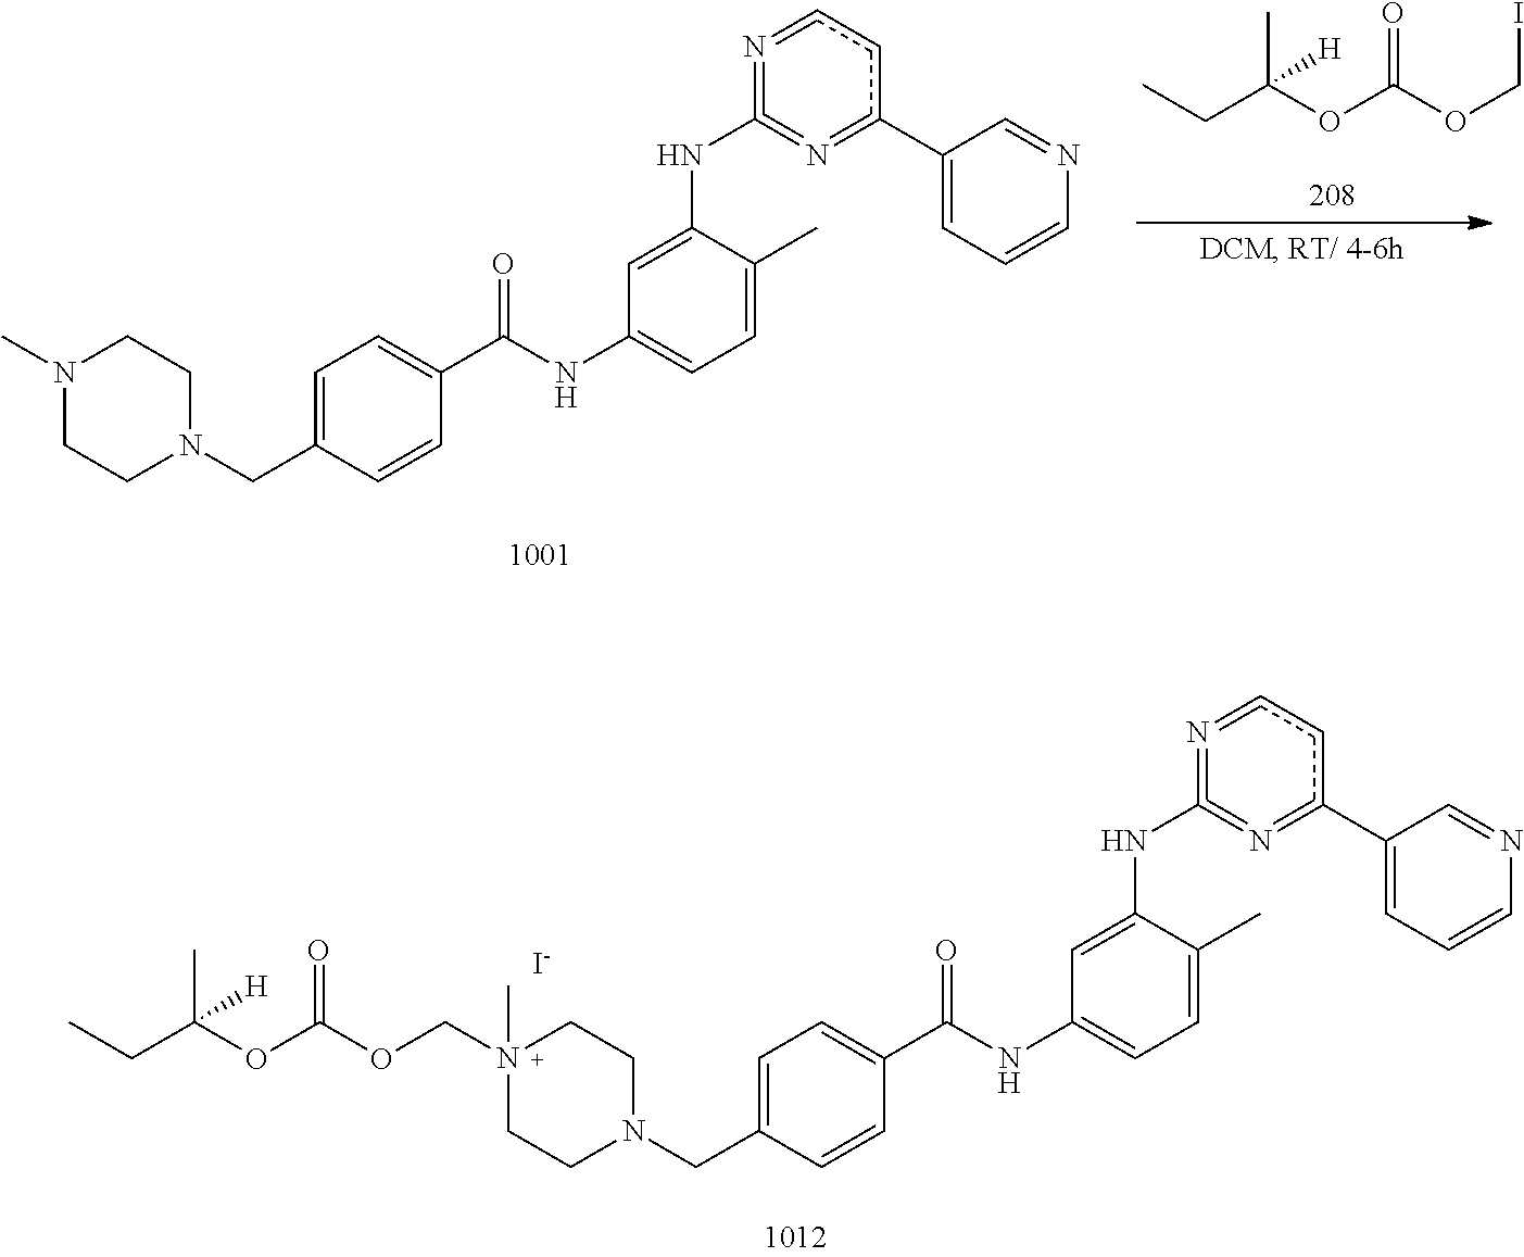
C1=C(CN2CCN(COC(OC(CC)(C)[H])=O)(C)CC2)C=CC(C(NC2=CC=C(C)C(NC3=N=c(C4=CC=CN=C4)cc=N=3)=C2)=O)=C1.[I-].C1=C(CN2CCN(C)CC2)C=CC(C(NC2=CC=C(C)C(NC3=N=c(C4=CC=CN=C4)cc=N=3)=C2)=O)=C1.C(OC(OCI)=O)(CC)(C)[H]
